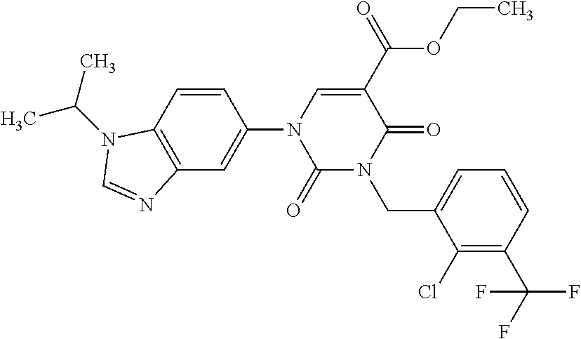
C1=CC2=C(C=C1N1C(=O)N(CC3=CC=CC(C(F)(F)F)=C3Cl)C(=O)C(C(OCC)=O)=C1)N=CN2C(C)C
